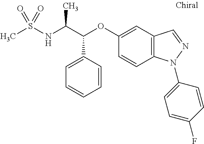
CS(NC(C(OC1=CC2=C(C=C1)N(C1=CC=C(F)C=C1)N=C2)C1=CC=CC=C1)C)(=O)=O
